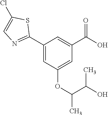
C1(C2=NC=C(Cl)S2)=CC(OC(C(C)O)C)=CC(C(O)=O)=C1
